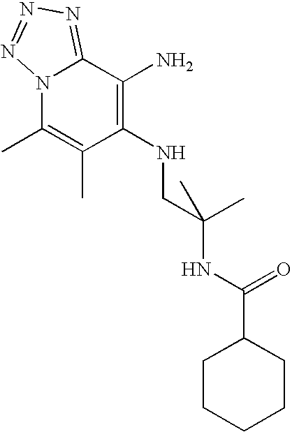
N12C(C)=C(C)C(NCC(NC(C3CCCCC3)=O)(C)C)=C(N)C1=NN=N2
